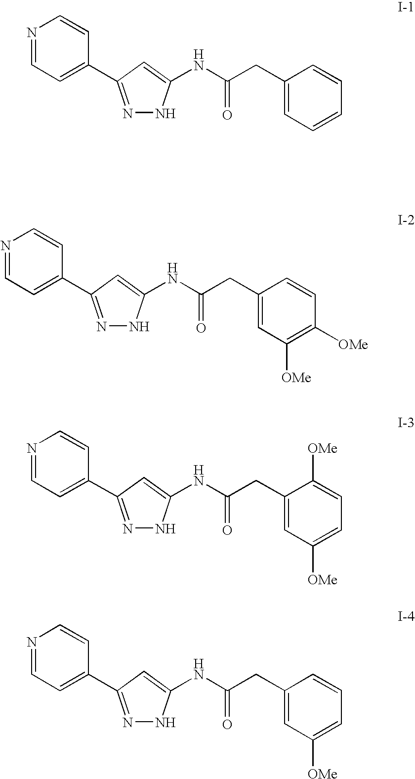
N1=CC=C(C2=NNC(NC(=O)CC3=CC=CC=C3)=C2)C=C1.N1=CC=C(C2=NNC(NC(=O)CC3=CC([OMe])=C([OMe])C=C3)=C2)C=C1.N1=CC=C(C2=NNC(NC(=O)CC3=CC([OMe])=CC=C3[OMe])=C2)C=C1.N1=CC=C(C2=NNC(NC(=O)CC3=CC([OMe])=CC=C3)=C2)C=C1
